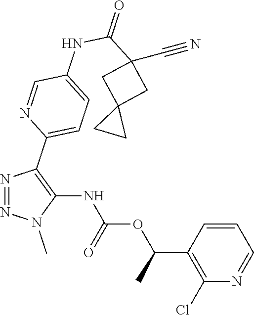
N1=NC(C2=CC=C(NC(C3(C#N)CC4(C3)CC4)=O)C=N2)=C(NC(OC(C2=C(Cl)N=CC=C2)C)=O)N1C
